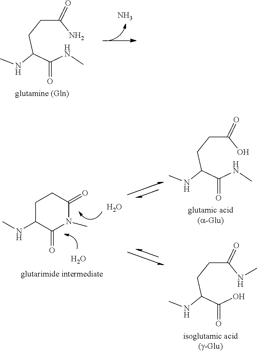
C(C(N)=O)CC(C(NC)=O)NC.N.C1C(NC)C(=O)N(C)C(=O)C1.O.O.C(C(O)=O)CC(C(NC)=O)NC.C(C(NC)=O)CC(C(O)=O)NC
